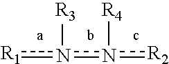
[R2]n(n([R1])[R3])[R4]
